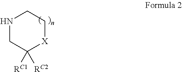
N1CC([RC2])([RC1])[X]CC1
